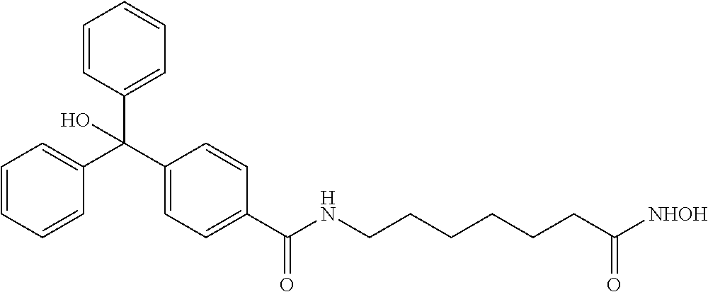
C1(C(C2=CC=CC=C2)(C2=CC=CC=C2)O)=CC=C(C(NCCCCCCC([NHOH])=O)=O)C=C1
